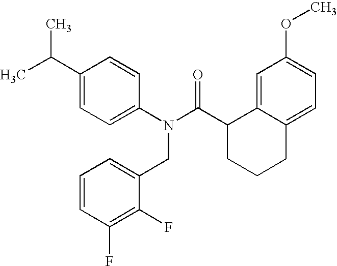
C1(C(C)C)=CC=C(N(C(C2CCCC3=CC=C(OC)C=C23)=O)CC2=CC=CC(F)=C2F)C=C1
